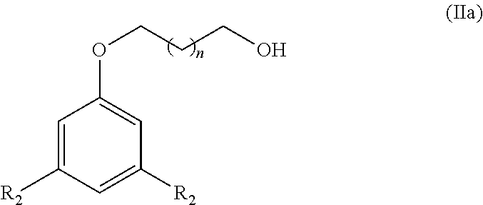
C1=C([R2])C=C([R2])C=C1OCCCO
